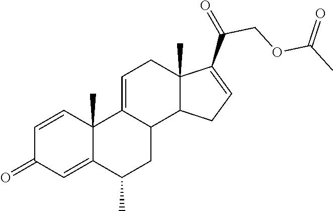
C1=CC2(C)C(=CC1=O)C(C)CC1C2=CCC2(C)C1CC=C2C(=O)COC(C)=O
